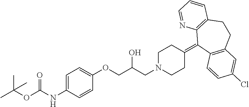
C1(=C2C3=C(CCC4=C2C=CC(Cl)=C4)C=CC=N3)CCN(CC(COC2=CC=C(NC(OC(C)(C)C)=O)C=C2)O)CC1
